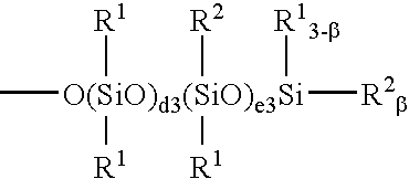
[O(SiO)d3(SiO)e3Si](C)([R1])([R2])([R13-b])([R2b])([R1])[R1]
